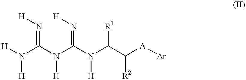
[H]N(C(=N[H])N(C(=N[H])N(C([R1])C([A][Ar])[R2])[H])[H])[H]
